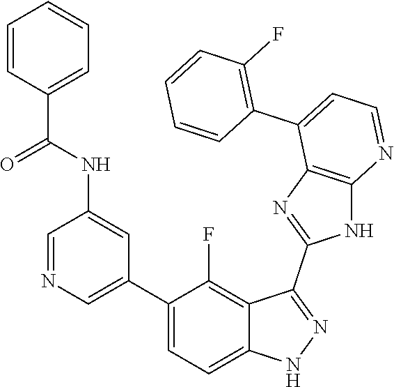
C1=NC=C(C2=CC=C3C(=C2F)C(C2=NC4=C(N2)N=CC=C4C2=C(F)C=CC=C2)=NN3)C=C1NC(C1=CC=CC=C1)=O
